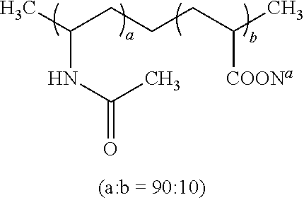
CC(CCCC(C)[COONa])NC(C)=O
